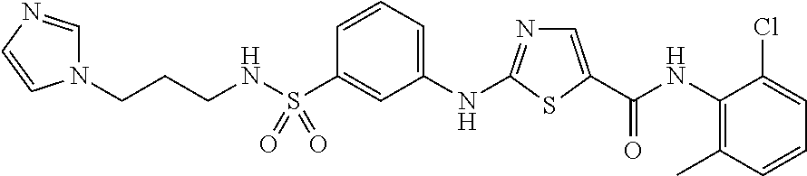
C1(S(NCCCN2C=NC=C2)(=O)=O)=CC(NC2=NC=C(C(NC3=C(C)C=CC=C3Cl)=O)S2)=CC=C1
